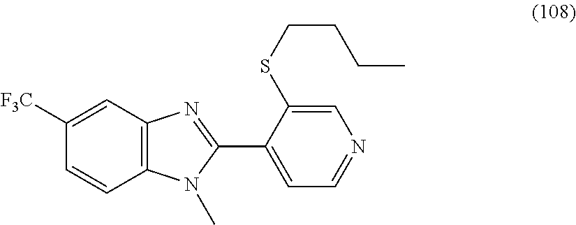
C12=C(C=C([F3C])C=C1)N=C(C1=CC=NC=C1SCCCC)N2C
